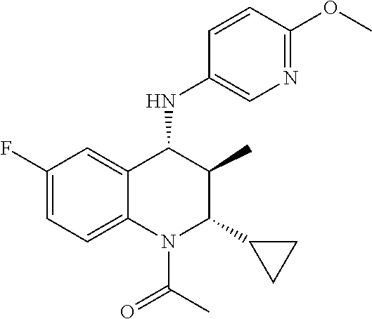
C1(F)=CC=C2C(=C1)C(NC1=CN=C(OC)C=C1)C(C)C(C1CC1)N2C(C)=O
